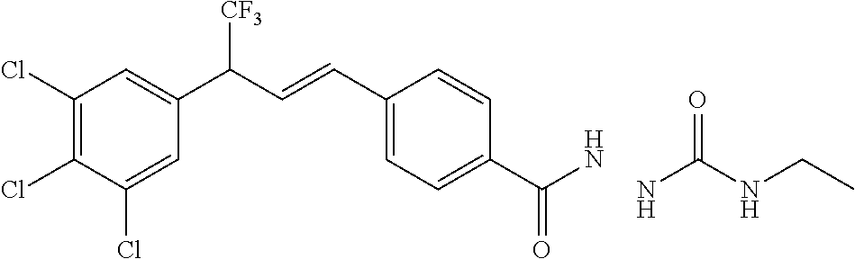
C1(Cl)=C(Cl)C(Cl)=CC(C(C=CC2=CC=C(C(N)=O)C=C2)[CF3])=C1.NC(NCC)=O
